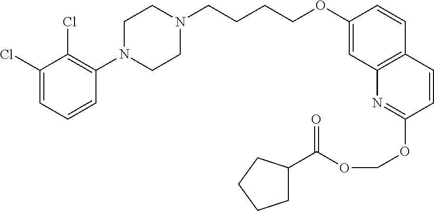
C1(Cl)=CC=CC(N2CCN(CCCCOC3=CC4=C(C=C3)C=CC(OCOC(=O)C3CCCC3)=N4)CC2)=C1Cl
